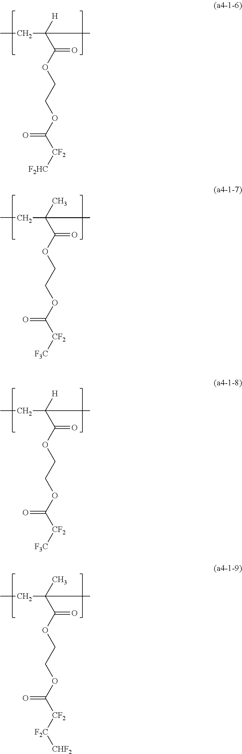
CCC([H])(C(=O)OCCOC([CF2][F2HC])=O)C.CCC(C)(C(=O)OCCOC([CF2][F3C])=O)C.CCC([H])(C(=O)OCCOC([CF2][F3C])=O)C.CCC(C)(C(=O)OCCOC([CF2][F2C][CHF2])=O)C
